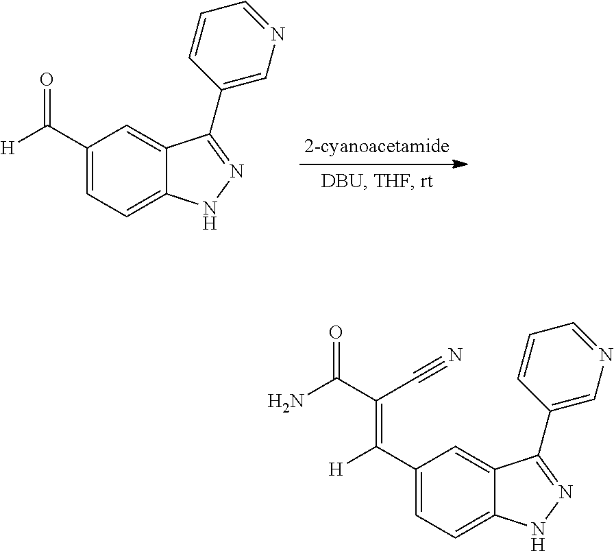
C1(C(=O)[H])=CC=C2C(=C1)C(C1=CN=CC=C1)=NN2.C1(C(=C(C(=O)N)C#N)[H])=CC=C2C(=C1)C(C1=CN=CC=C1)=NN2
